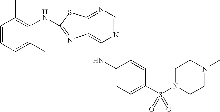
N1=CN=C2C(=C1NC1=CC=C(S(N3CCN(C)CC3)(=O)=O)C=C1)N=C(NC1=C(C)C=CC=C1C)S2
